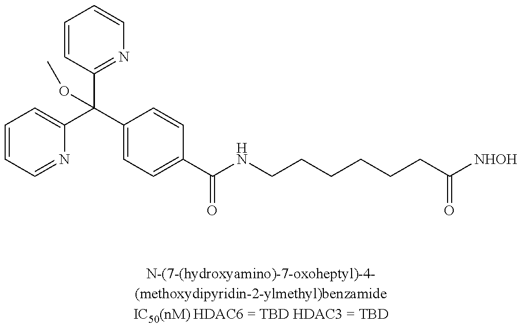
C1=CC=NC(C(C2=CC=C(C(NCCCCCCC([NHOH])=O)=O)C=C2)(C2=NC=CC=C2)OC)=C1
